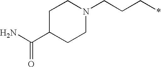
C1(C(N)=O)CCN(CCC*)CC1
